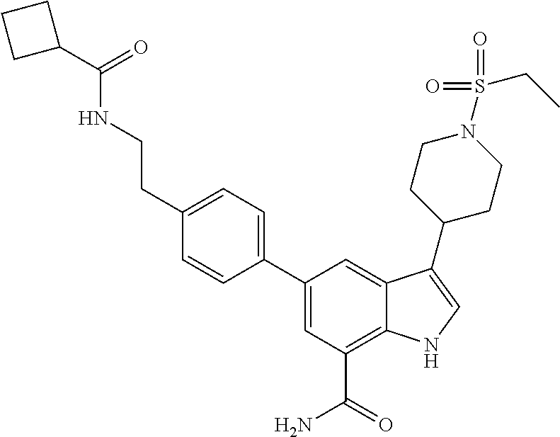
C1=C(C2=CC=C(CCNC(C3CCC3)=O)C=C2)C=C2C(=C1C(=O)N)NC=C2C1CCN(S(CC)(=O)=O)CC1
